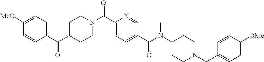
C1CN(C(C2=CC=C(C(=O)N(C3CCN(CC4=CC=C([OMe])C=C4)CC3)C)C=N2)=O)CCC1C(C1=CC=C([MeO])C=C1)=O
